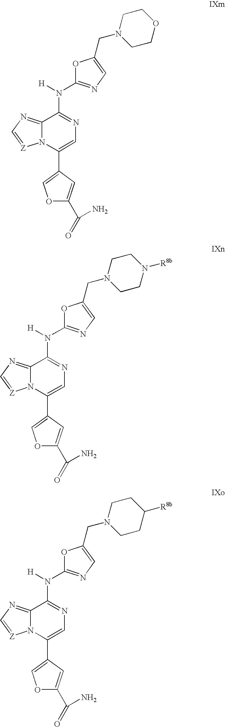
N12C(=NC=[Z]1)C(N([H])C1=NC=C(CN3CCOCC3)O1)=NC=C2C1=COC(C(=O)N)=C1.N12C(=NC=[Z]1)C(N([H])C1=NC=C(CN3CCN([R8b])CC3)O1)=NC=C2C1=COC(C(=O)N)=C1.N12C(=NC=[Z]1)C(N([H])C1=NC=C(CN3CCC([R8b])CC3)O1)=NC=C2C1=COC(C(=O)N)=C1
